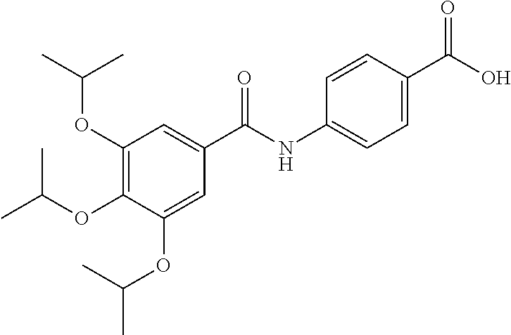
C1(OC(C)C)=C(OC(C)C)C(OC(C)C)=CC(C(NC2=CC=C(C(O)=O)C=C2)=O)=C1
